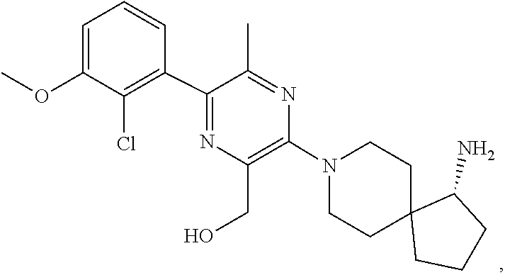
C1C2(CCCC2N)CCN(C2=C(CO)N=C(C3=C(Cl)C(OC)=CC=C3)C(C)=N2)C1
